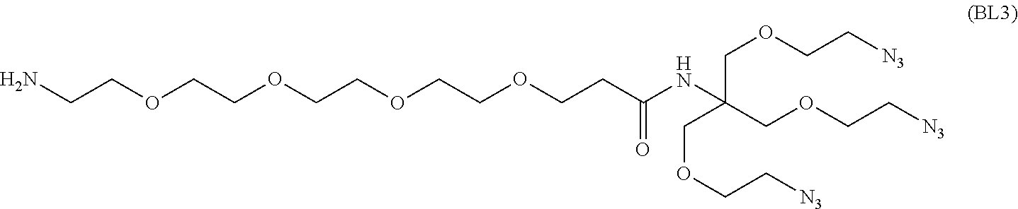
NCCOCCOCCOCCOCCC(NC(COCC[N3])(COCC[N3])COCC[N3])=O
